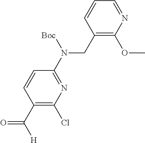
C1(CN(C2=NC(Cl)=C(C([H])=O)C=C2)[Boc])=C(OC)N=CC=C1
